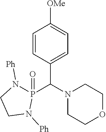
C1=CC(C(N2CCOCC2)P2(=O)N([Ph])CCN2[Ph])=CC=C1[OMe]
